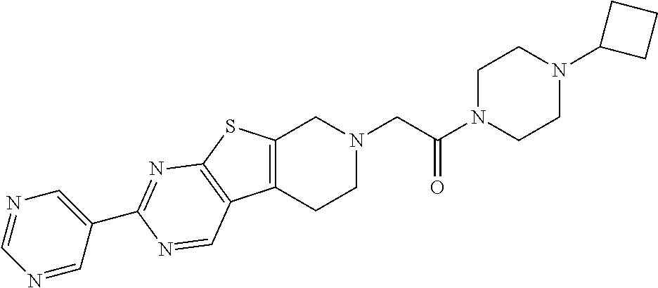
C1N(C(CN2CC3=C(CC2)C2=C(S3)N=C(C3=CN=CN=C3)N=C2)=O)CCN(C2CCC2)C1
